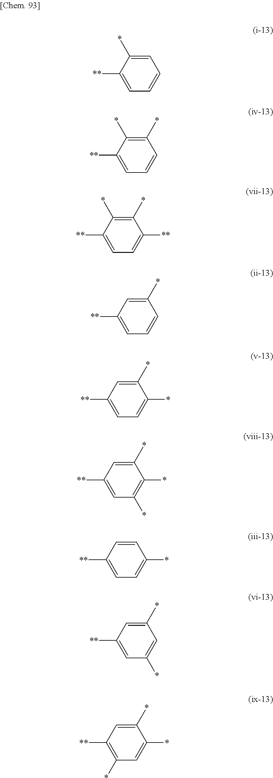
C1([**])=CC=CC=C1*.C1([**])=CC=CC(*)=C1*.C1([**])=CC=C([**])C(*)=C1*.C1([**])=CC=CC(*)=C1.C1([**])=CC=C(*)C(*)=C1.C1([**])=CC(*)=C(*)C(*)=C1.C1(*)=CC=C([**])C=C1.C1([**])=CC(*)=CC(*)=C1.C1([**])=C(*)C=C(*)C(*)=C1
